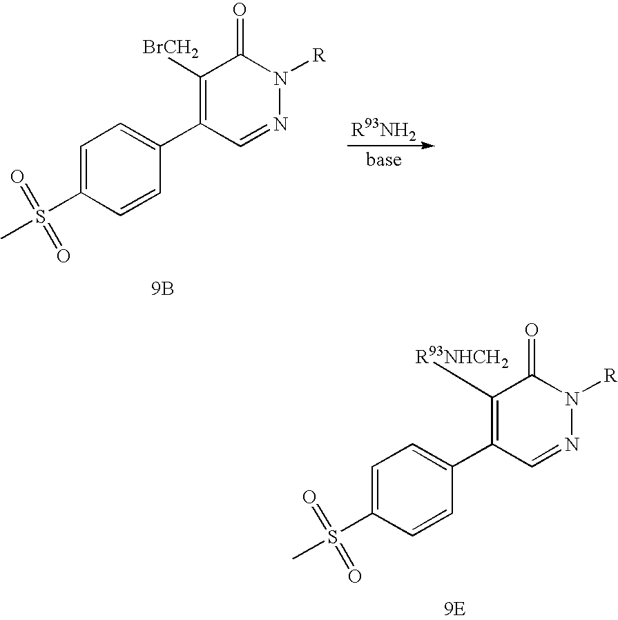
C1=C(S(=O)(C)=O)C=CC(C2=C([BrCH2])C(=O)N([R])N=C2)=C1.[9B].C1=C(S(=O)(C)=O)C=CC(C2=C([R93NHCH2])C(=O)N([R])N=C2)=C1.[9E]
